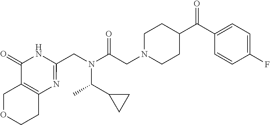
C12=C(COCC1)C(=O)NC(CN(C(CN1CCC(C(C3=CC=C(F)C=C3)=O)CC1)=O)C(C1CC1)C)=N2
